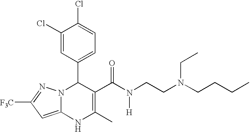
C1(Cl)=CC(C2N3C(=CC([F3C])=N3)NC(C)=C2C(N([H])CCN(CC)CCCC)=O)=CC=C1Cl
